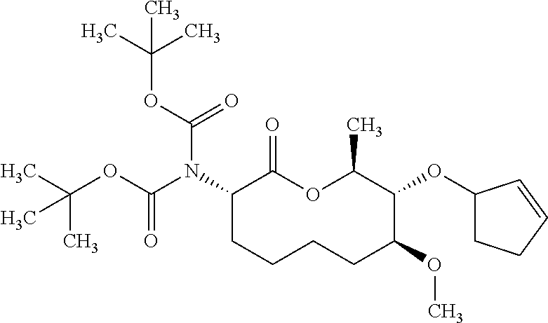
C1(N(C(OC(C)(C)C)=O)C(OC(C)(C)C)=O)CCCCC(OC)C(OC2CCC=C2)C(C)OC1=O
